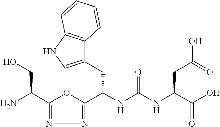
C1(C(N)CO)=NN=C(C(NC(NC(C(O)=O)CC(O)=O)=O)CC2=CNC3=C2C=CC=C3)O1
